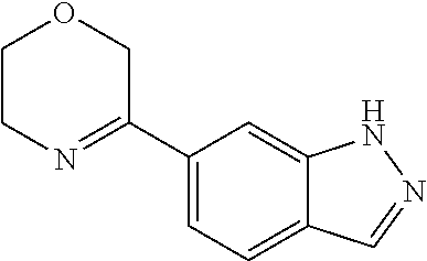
C1(C2=NCCOC2)=CC=C2C(=C1)NN=C2
